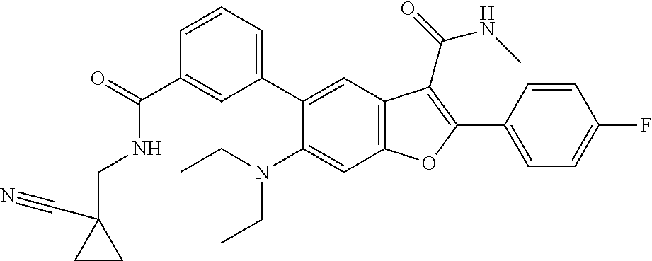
C1=CC=C(C2=CC3=C(C=C2N(CC)CC)OC(C2=CC=C(F)C=C2)=C3C(=O)NC)C=C1C(=O)NCC1(C#N)CC1
